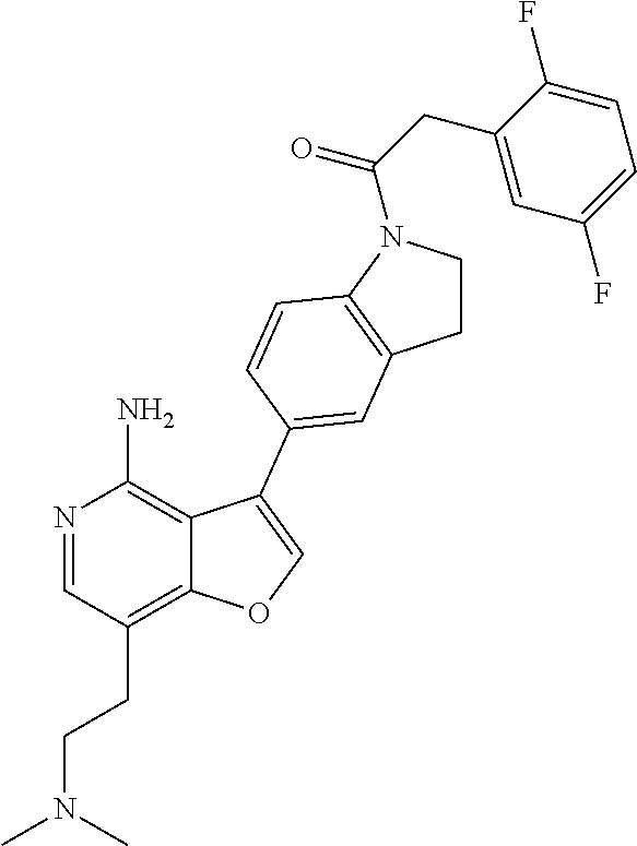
N1=CC(CCN(C)C)=C2C(=C1N)C(C1=CC3=C(N(C(=O)CC4=CC(F)=CC=C4F)CC3)C=C1)=CO2
